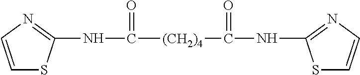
C1=CN=C(NC([(CH2)4]C(NC2=NC=CS2)=O)=O)S1
